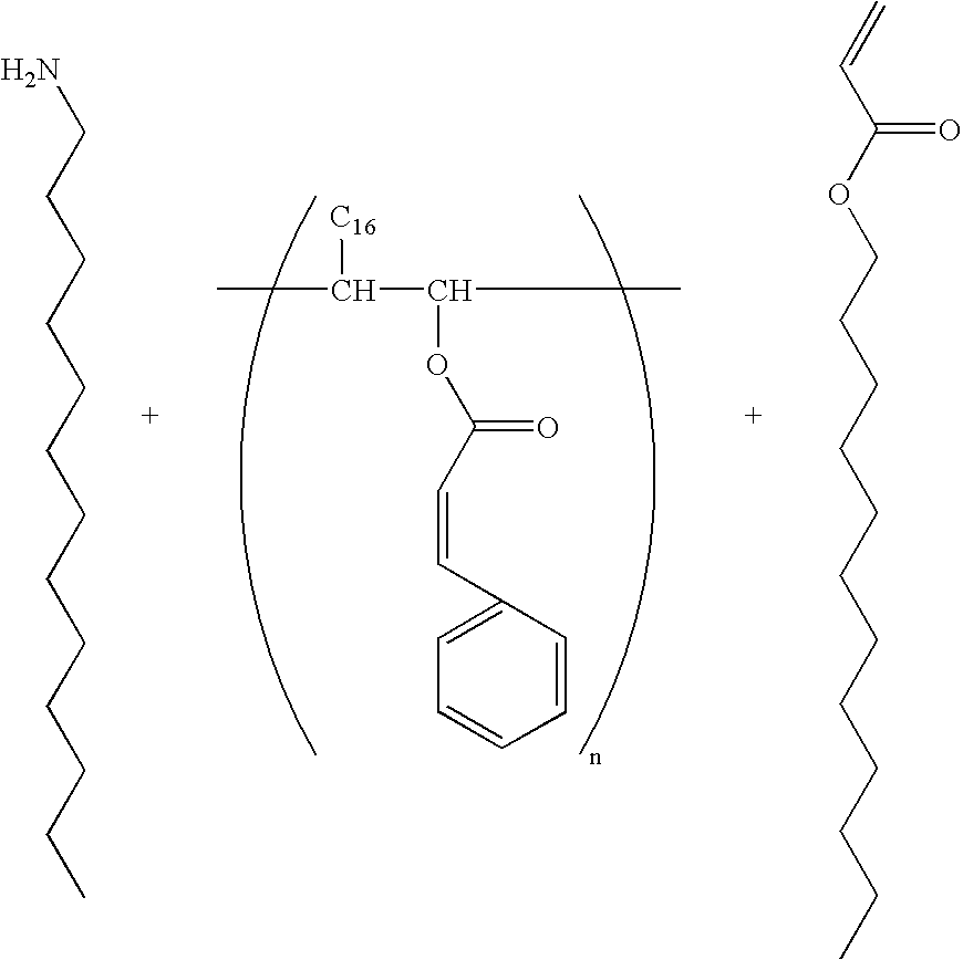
CC(C(OC(C=CC1=CC=CC=C1)=O)C)[C16].NCCCCCCCCCCCCC.C(C(OCCCCCCCCCCCC)=O)=C
